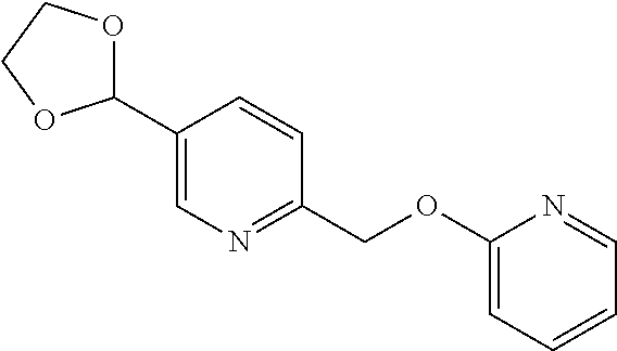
C1(C2OCCO2)=CN=C(COC2=CC=CC=N2)C=C1
